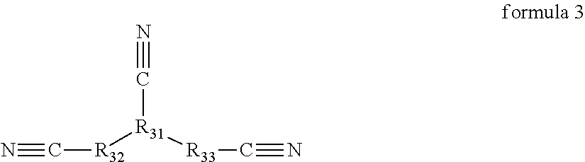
C([R31]([R33]C#N)[R32]C#N)#N
